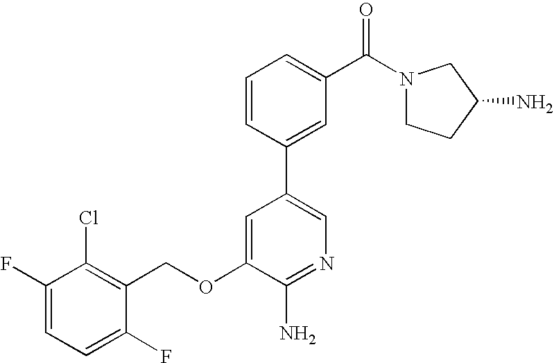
C1(F)=CC=C(F)C(COC2=CC(C3=CC(C(N4CCC(N)C4)=O)=CC=C3)=CN=C2N)=C1Cl
